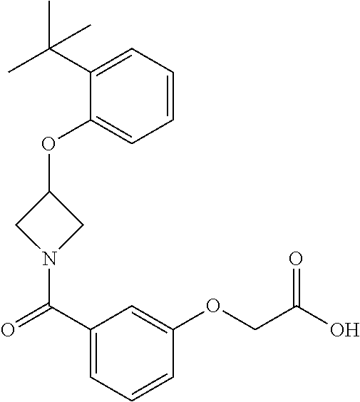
C1(OC2CN(C(C3=CC=CC(OCC(O)=O)=C3)=O)C2)=CC=CC=C1C(C)(C)C
